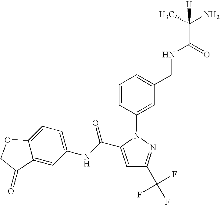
C1=C(C(NC2=CC=C3C(=C2)C(=O)CO3)=O)N(C2=CC(CNC(C(N)(C)[H])=O)=CC=C2)N=C1C(F)(F)F
